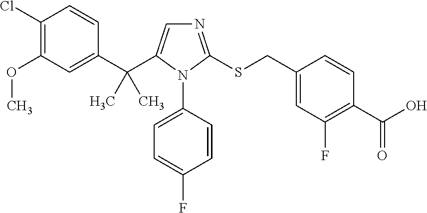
C1(Cl)=C(OC)C=C(C(C2=CN=C(SCC3=CC(F)=C(C(O)=O)C=C3)N2C2=CC=C(F)C=C2)(C)C)C=C1
